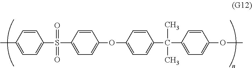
CC1=CC=C(S(C2=CC=C(OC3=CC=C(C(C4=CC=C(OC)C=C4)(C)C)C=C3)C=C2)(=O)=O)C=C1
